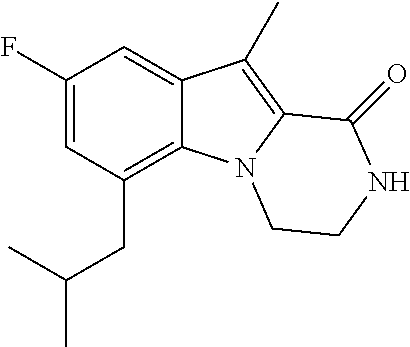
C1(F)=CC(CC(C)C)=C2C(=C1)C(C)=C1N2CCNC1=O
